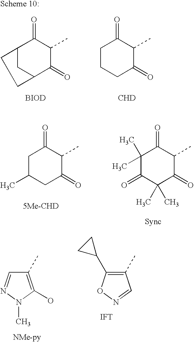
C1C(C)CC(=O)C(C)C1=O.[5Me-CHD].C1(C)(C)C(=O)C(C)(C)C(=O)C(C)C1=O.[Sync].C1(C)=C(O)N(C)N=C1.C1(C)=C(C2CC2)ON=C1.[IFT].C1CCC(=O)C(C)C1=O.[CHD].C12CC(C(=O)C(C)C1=O)CC2.[BIOD]
